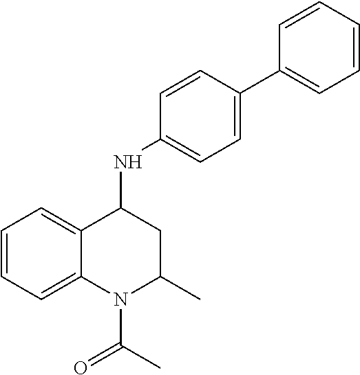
C1=C(C2=CC=CC=C2)C=CC(NC2C3=CC=CC=C3N(C(C)=O)C(C)C2)=C1
